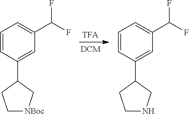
C1[NBoc]CC(C2=CC(C(F)F)=CC=C2)C1.C1NCC(C2=CC(C(F)F)=CC=C2)C1
